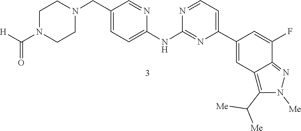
C1CN(C(=O)[H])CCN1CC1=CC=C(NC2=NC(C3=CC4=C(C([Me])[Me])N([Me])N=C4C(F)=C3)=CC=N2)N=C1
